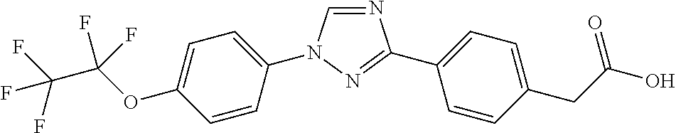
C1=C(OC(C(F)(F)F)(F)F)C=CC(N2C=NC(C3=CC=C(CC(O)=O)C=C3)=N2)=C1
